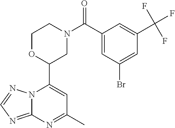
N12C(=NC=N1)N=C(C)C=C2C1CN(C(=O)C2=CC(Br)=CC(C(F)(F)F)=C2)CCO1
